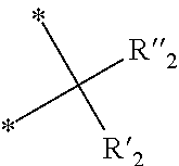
CC([R2])(C)[R2]
